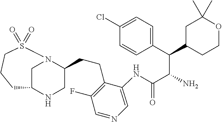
C1N2C(CCC3=C(F)C=NC=C3NC(C(N)C(C3=CC=C(Cl)C=C3)C3CCOC(C)(C)C3)=O)CNC1CCCS2(=O)=O
